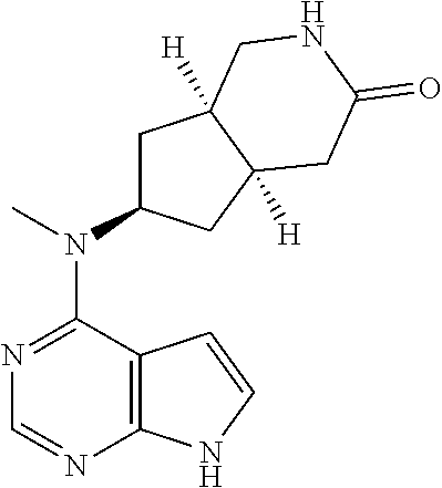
N1=C(N(C2CC3([H])C([H])(C2)CC(=O)NC3)C)C2=C(N=C1)NC=C2
